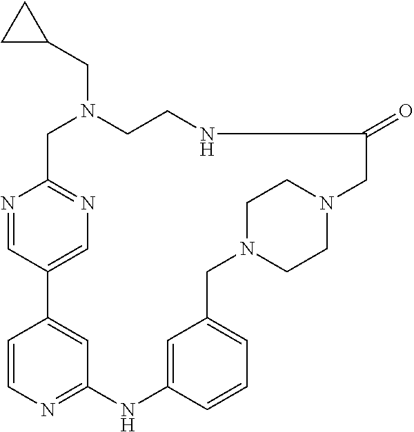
N1=CC2=CN=C1CN(CC1CC1)CCNC(=O)CN1CCN(CC3=CC=CC(=C3)NC3=NC=CC2=C3)CC1
